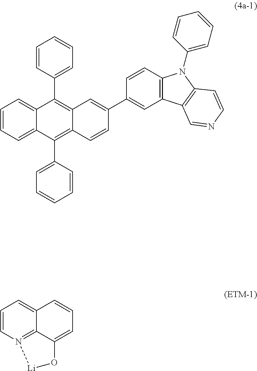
C1=CC=C2C(=C1)C(C1=CC=CC=C1)=C1C(=C2C2=CC=CC=C2)C=CC(C2=CC3=C(C=C2)N(C2=CC=CC=C2)C2=C3C=NC=C2)=C1.C1=CN2=C3C(=C1)C=CC=C3O[Li]2
